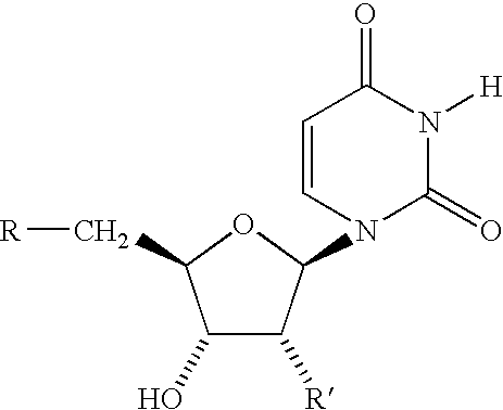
C1=CC(=O)N([H])C(=O)N1C1C([R])C(O)C(C[R])O1
